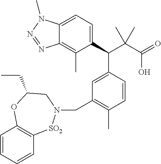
C12=CC=C(C(C(C(=O)O)(C)C)C3=CC(CN4[SO2]C5=C(C=CC=C5)OC(CC)C4)=C(C)C=C3)C(C)=C1N=NN2C
